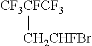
[CF3CFCF3][CH2CHFBr]
